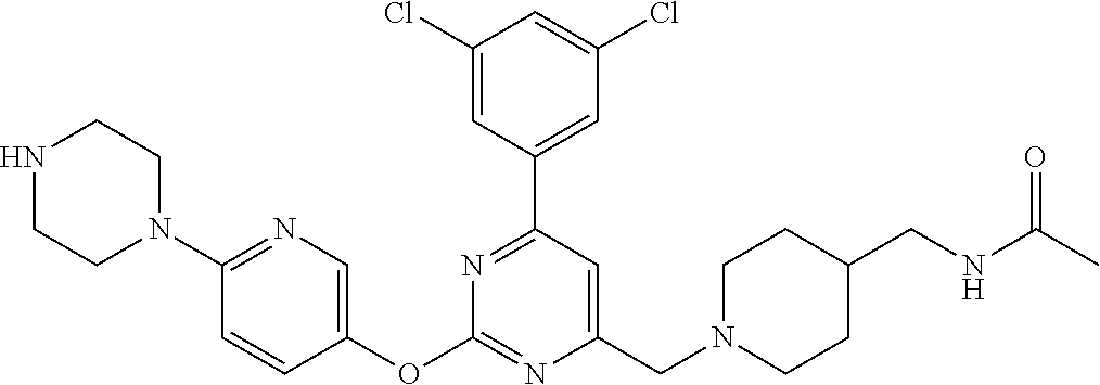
C1(Cl)=CC(C2=NC(OC3=CN=C(N4CCNCC4)C=C3)=NC(CN3CCC(CNC(=O)C)CC3)=C2)=CC(Cl)=C1
